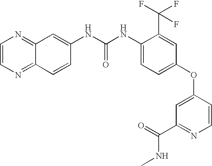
C1=CN=C2C(=N1)C=C(NC(NC1=CC=C(OC3=CC(C(=O)NC)=NC=C3)C=C1C(F)(F)F)=O)C=C2
